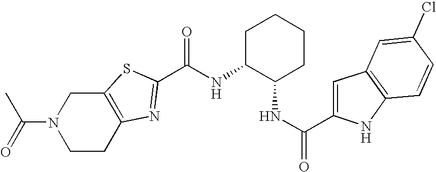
C12=C(SC(C(NC3C(NC(=O)C4=CC5=C(N4)C=CC(Cl)=C5)CCCC3)=O)=N1)CN(C(C)=O)CC2
